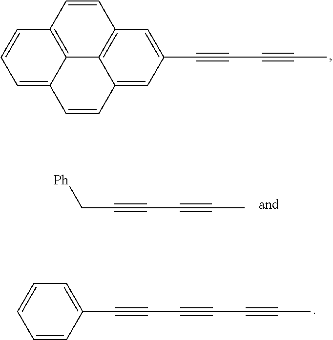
C12=C3C=CC4=C1C(=CC(C#CC#CC)=C4)C=CC2=CC=C3.C(#CC#CC)C[Ph].C(#CC#CC#CC)C1=CC=CC=C1
